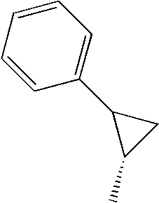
C1=CC=CC(C2C(C)C2)=C1
